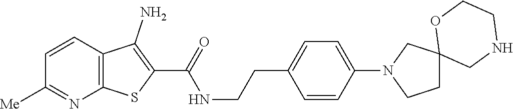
C1=CC2=C(N=C1[Me])SC(C(=O)NCCC1=CC=C(N3CCC4(C3)CNCCO4)C=C1)=C2N
